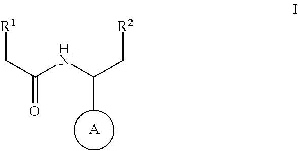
[R1]CC(=O)NC(C[R2])C.[A]
